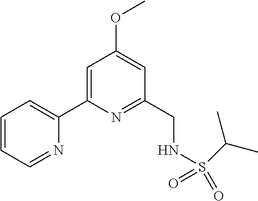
C1=CC=NC(C2=CC(OC)=CC(CNS(C(C)C)(=O)=O)=N2)=C1
